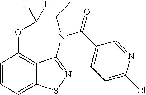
C1=CC=C2C(=C1OC(F)F)C(N(C(C1=CC=C(Cl)N=C1)=O)CC)=NS2
